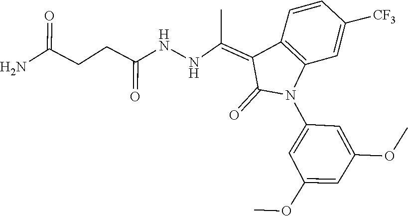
C1=C(OC)C=C(OC)C=C1N1C2=C(C=CC([CF3])=C2)C(=C(C)NNC(=O)CCC(N)=O)C1=O
